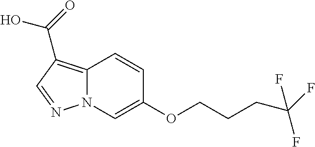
C12=C(C(=O)O)C=NN1C=C(OCCCC(F)(F)F)C=C2
